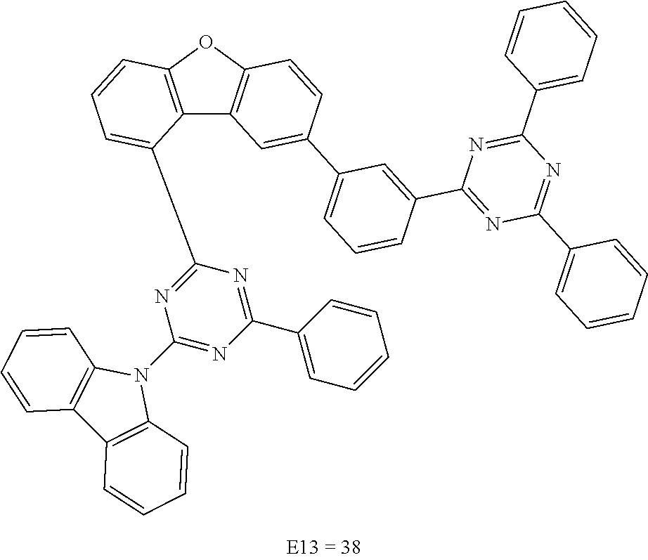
C12=C(OC3=C1C=C(C1=CC=CC(C4=NC(C5=CC=CC=C5)=NC(C5=CC=CC=C5)=N4)=C1)C=C3)C=CC=C2C1=NC(N2C3=C(C4=C2C=CC=C4)C=CC=C3)=NC(C2=CC=CC=C2)=N1
